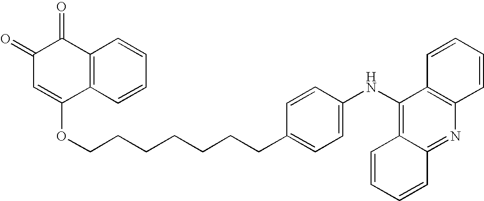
C1(=O)C(=O)C=C(OCCCCCCCC2=CC=C(NC3=C4C(=NC5=C3C=CC=C5)C=CC=C4)C=C2)C2=C1C=CC=C2
